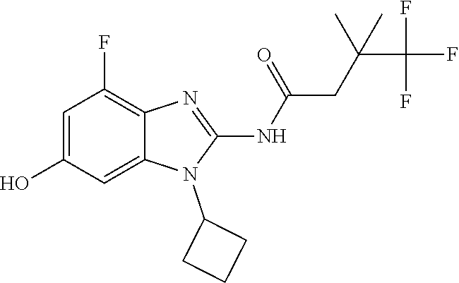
C1=C(O)C=C2C(=C1F)N=C(NC(=O)CC(C(F)(F)F)(C)C)N2C1CCC1
